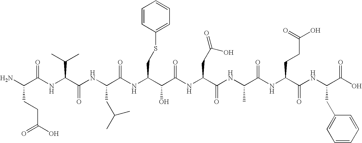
NC(CCC(=O)O)C(=O)NC(C(C)C)C(=O)NC(CC(C)C)C(NC(CSC1=CC=CC=C1)C(O)C(=O)NC(CC(O)=O)C(NC(C)C(=O)NC(CCC(=O)O)C(NC(C(O)=O)CC1=CC=CC=C1)=O)=O)=O
